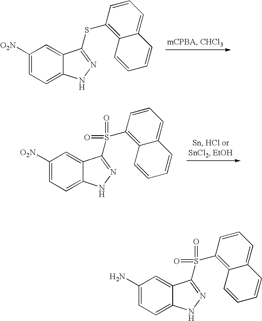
C1([O2N])=CC=C2C(=C1)C(SC1=C3C(=CC=C1)C=CC=C3)=NN2.C1([O2N])=CC=C2C(=C1)C(S(C1=C3C(=CC=C1)C=CC=C3)(=O)=O)=NN2.C1(N)=CC=C2C(=C1)C(S(C1=C3C(=CC=C1)C=CC=C3)(=O)=O)=NN2
